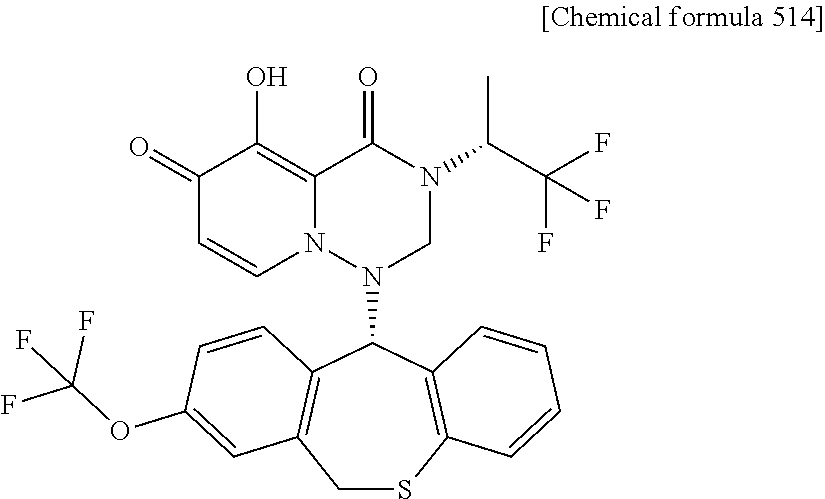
C1=CN2C(=C(O)C1=O)C(=O)N(C(C(F)(F)F)C)CN2C1C2=C(CSC3=C1C=CC=C3)C=C(OC(F)(F)F)C=C2
